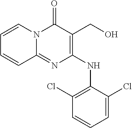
C1=CC=C(Cl)C(NC2=C(CO)C(=O)N3C(=N2)C=CC=C3)=C1Cl
